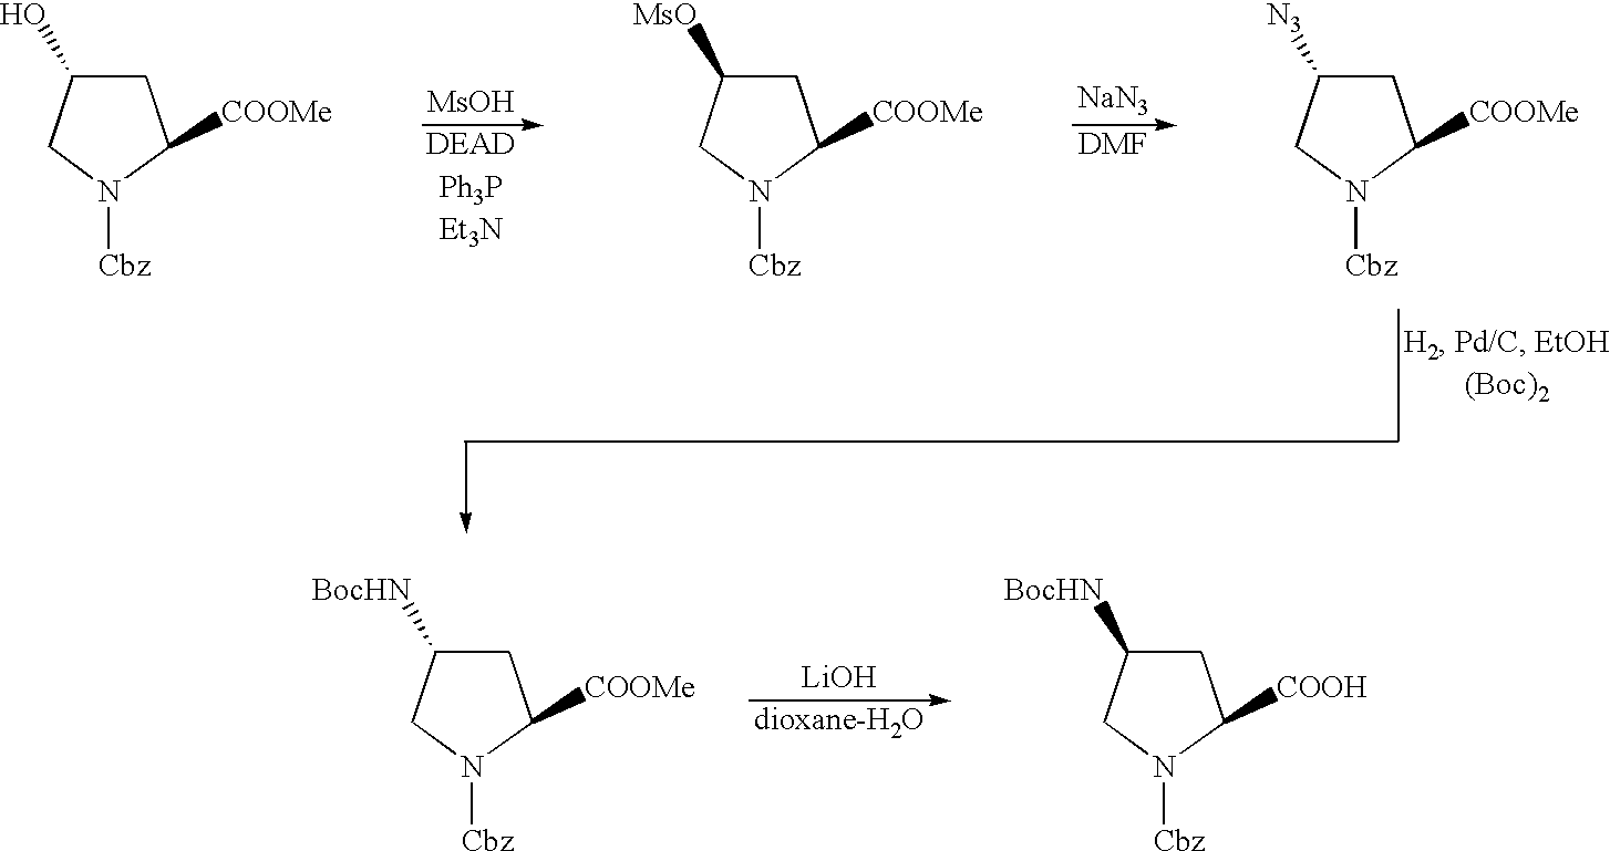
C1C([N3])CN([Cbz])C1[COOMe].[NaN3].[DMF].C1C(O)CN([Cbz])C1[COOMe].C1C([MsO])CN([Cbz])C1[COOMe].[MsOH].C1C([BocHN])CN([Cbz])C1[COOMe].C1C([BocHN])CN([Cbz])C1[COOH].[LiOH]
